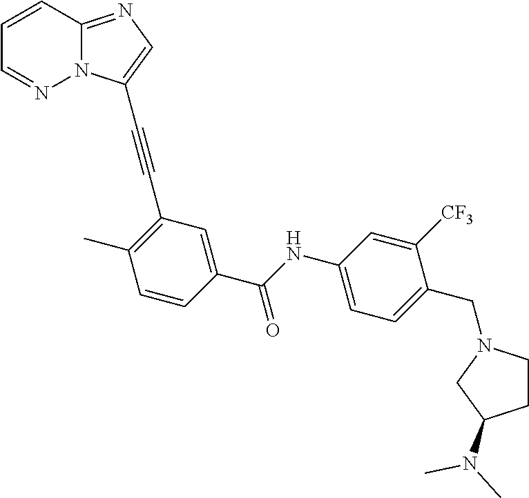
C1=CC2=NC=C(C#CC3=C(C)C=CC(C(NC4=CC=C(CN5CCC(N(C)C)C5)C([CF3])=C4)=O)=C3)N2N=C1
